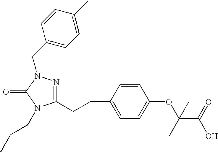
C1=CC(CCC2=NN(CC3=CC=C(C)C=C3)C(=O)N2CCC)=CC=C1OC(C(O)=O)(C)C
